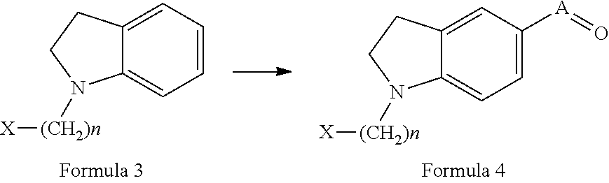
C12=CC([A]=O)=CC=C1N([(CH2)n][X])CC2.C12=CC=CC=C1N([(CH2)n][X])CC2
